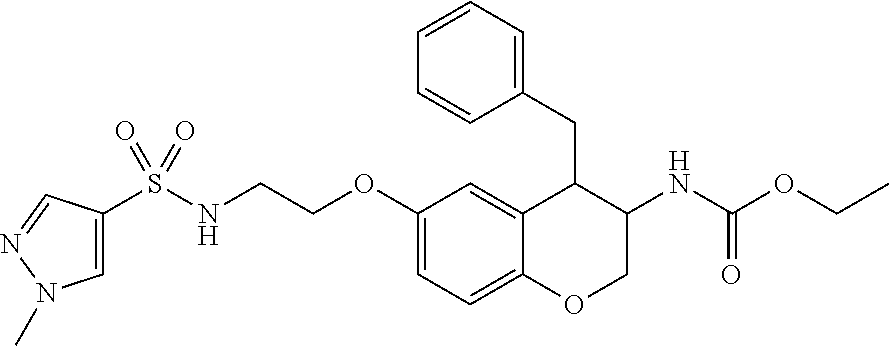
C1=C(S(NCCOC2=CC=C3C(=C2)C(CC2=CC=CC=C2)C(NC(OCC)=O)CO3)(=O)=O)C=NN1C
